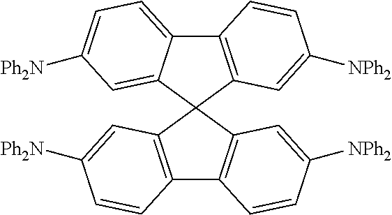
C12=C(C3(C4=CC([Ph2N])=CC=C14)C1=C(C4=C3C=C([Ph2N])C=C4)C=CC([NPh2])=C1)C=C([NPh2])C=C2
